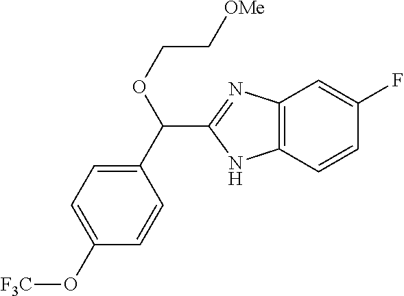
C1(C(OCC[OMe])C2=NC3=C(N2)C=CC(F)=C3)=CC=C(O[F3C])C=C1
